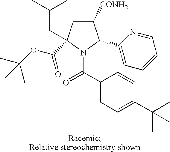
C1([CONH2])CC(CC(C)C)(C(OC(C)(C)C)=O)N(C(C2=CC=C(C(C)(C)C)C=C2)=O)C1C1=CC=CC=N1
